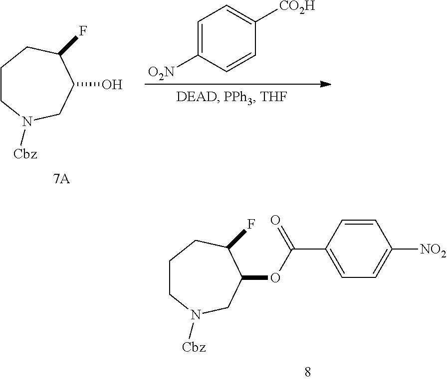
C1CN([Cbz])CC(O)C(F)C1.C1=C([O2N])C=CC([CO2H])=C1.C1CN([Cbz])CC(OC(C2=CC=C([NO2])C=C2)=O)C(F)C1
